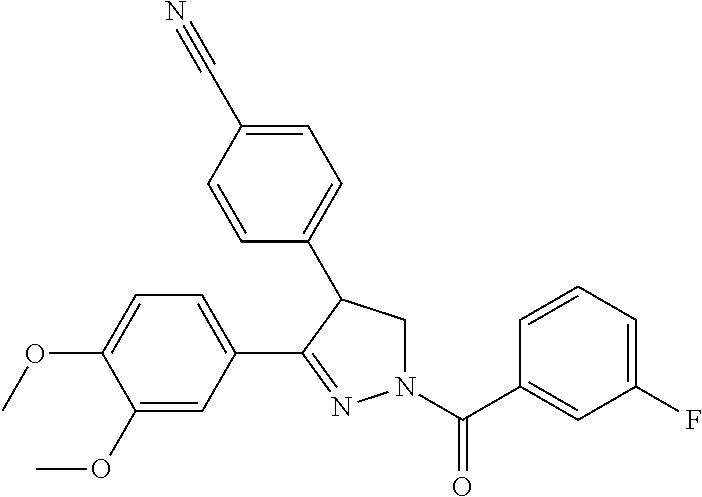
C1=C(C2=NN(C(C3=CC(F)=CC=C3)=O)CC2C2=CC=C(C#N)C=C2)C=C(OC)C(OC)=C1
